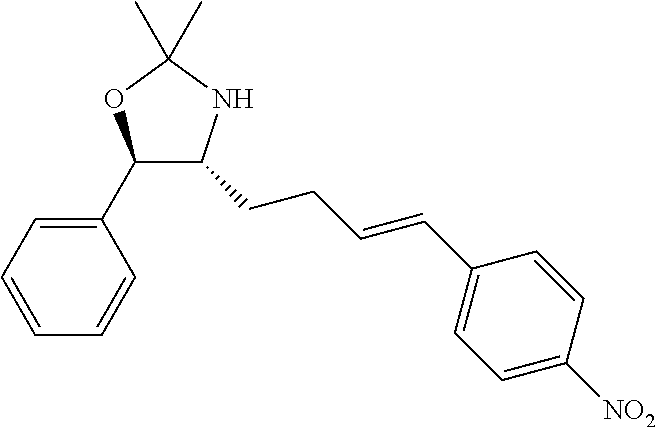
C1=CC=CC(C2C(CCC=CC3=CC=C([NO2])C=C3)NC(C)(C)O2)=C1
